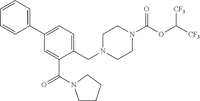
C1(C2=CC=CC=C2)=CC=C(CN2CCN(C(OC([CF3])[CF3])=O)CC2)C(C(=O)N2CCCC2)=C1
